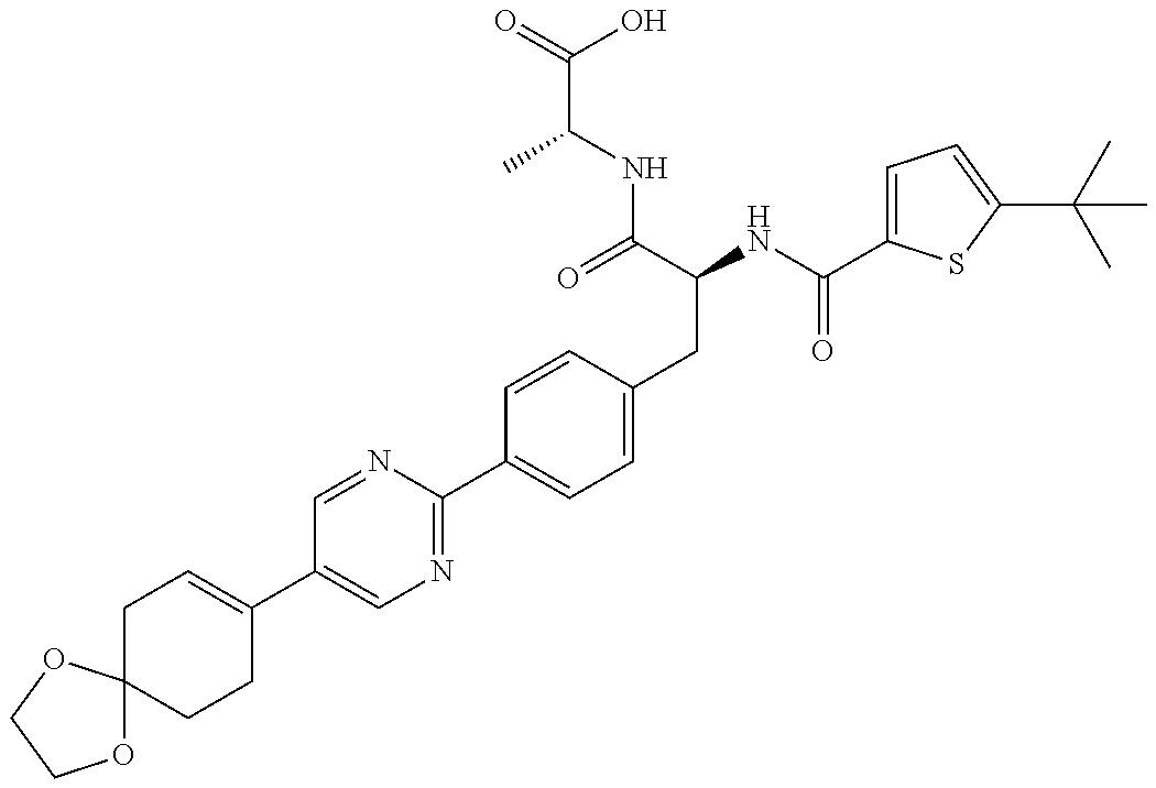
O1C2(OCC1)CCC(C1=CN=C(C3=CC=C(CC(C(NC(C)C(O)=O)=O)NC(=O)C4=CC=C(C(C)(C)C)S4)C=C3)N=C1)=CC2
